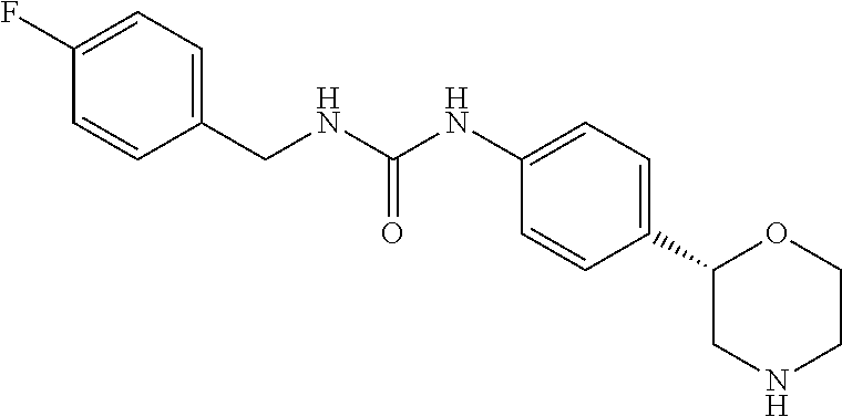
C1(F)=CC=C(CNC(NC2=CC=C(C3CNCCO3)C=C2)=O)C=C1
